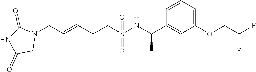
N1(CC=CCCS(=O)(=O)NC(C2=CC(OCC(F)F)=CC=C2)C)C(=O)NC(=O)C1
